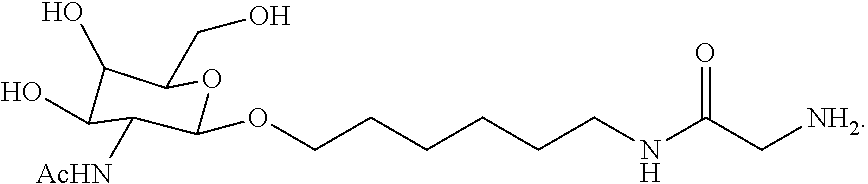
C1(O)C([AcHN])C(OCCCCCCNC(C[NH2])=O)OC(CO)C1O
